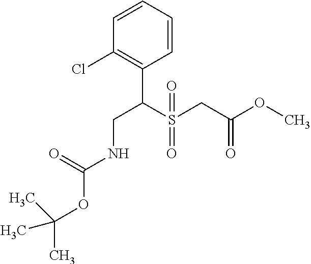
C1=CC=CC(Cl)=C1C(S(CC(OC)=O)(=O)=O)CNC(OC(C)(C)C)=O
